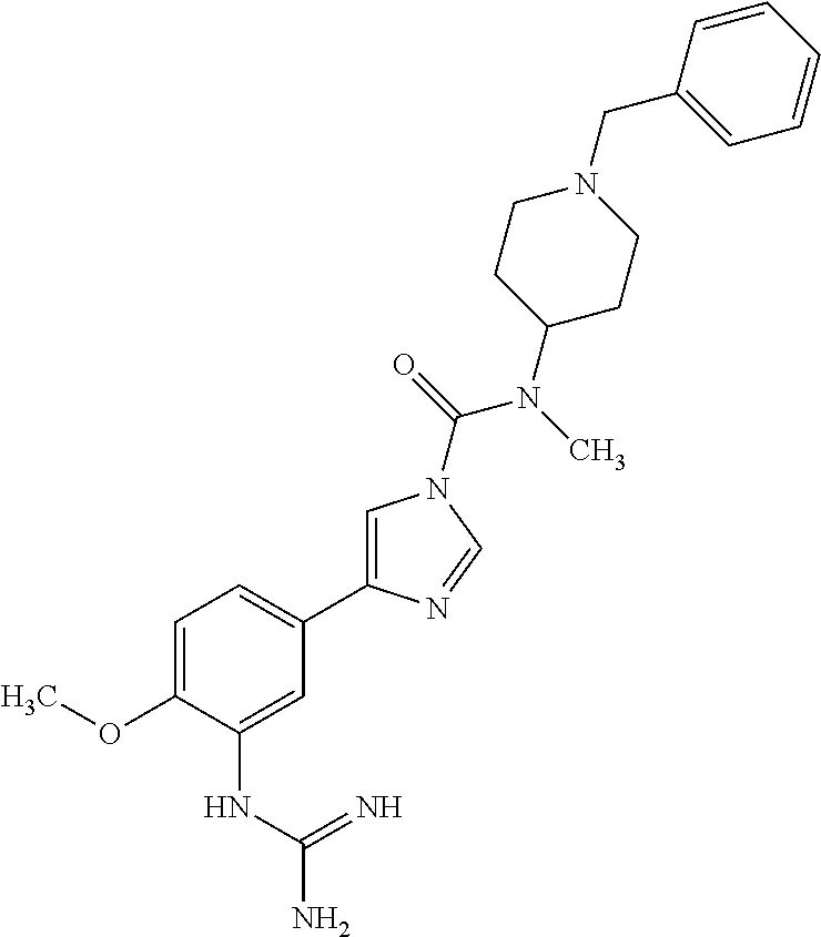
C1=C(OC)C(NC(N)=N)=CC(C2=CN(C(=O)N(C)C3CCN(CC4=CC=CC=C4)CC3)C=N2)=C1
